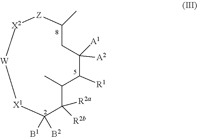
[X1]1C([B1])([B2])C([R2a])([R2b])C(C)C([R1])C([A2])([A1])CC(C)[Z][X2][W]1
